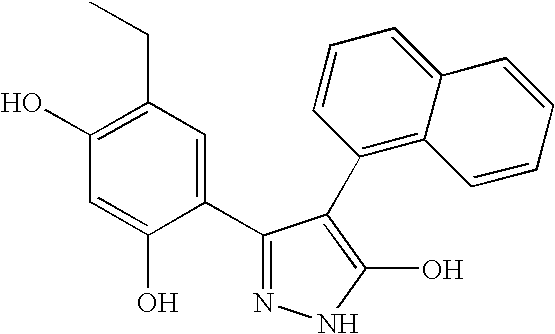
C1(O)=C(CC)C=C(C2=NNC(O)=C2C2=C3C(=CC=C2)C=CC=C3)C(O)=C1
